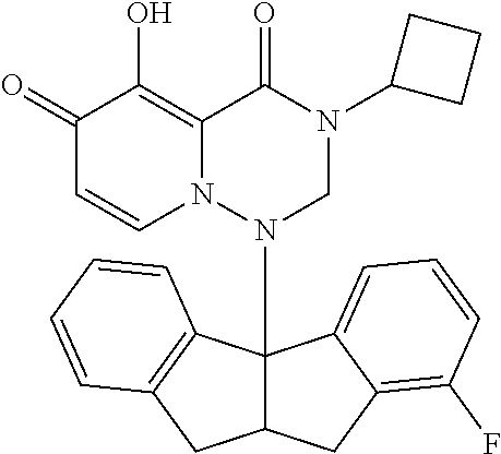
C1(=O)C=CN2C(=C1O)C(=O)N(C1CCC1)CN2C12C(CC3=C(F)C=CC=C13)CC1=C2C=CC=C1
